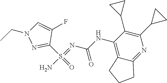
C1(S(=O)(N)=NC(NC2=C3C(=NC(C4CC4)=C2C2CC2)CCC3)=O)=NN(CC)C=C1F
